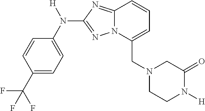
C1=CC(C(F)(F)F)=CC=C1N([H])C1=NN2C(=N1)C=CC=C2CN1CCN([H])C(=O)C1
